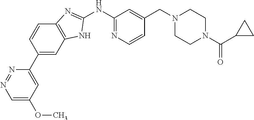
C1=C(OC)C=C(C2=CC3=C(C=C2)N=C(NC2=NC=CC(CN4CCN(C(=O)C5CC5)CC4)=C2)N3)N=N1
